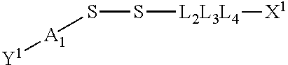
[L2L3L4](SS[A1][Y1])[X1]
